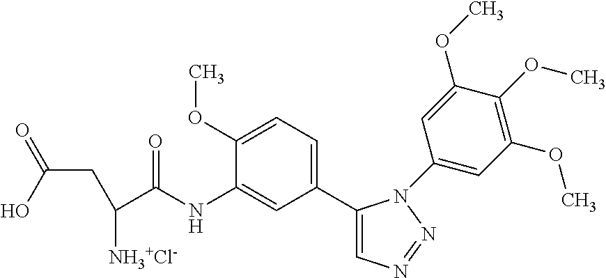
C1(C2=CC=C(OC)C(NC(C([NH3+Cl-])CC(=O)O)=O)=C2)=CN=NN1C1=CC(OC)=C(OC)C(OC)=C1
